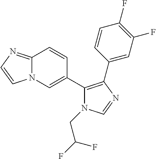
C12=NC=CN1C=C(C1=C(C3=CC(F)=C(F)C=C3)N=CN1CC(F)F)C=C2
